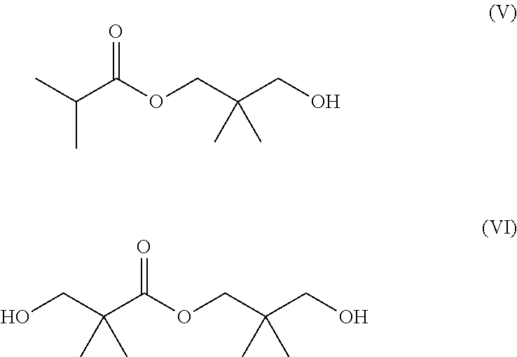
CC(C(OCC(CO)(C)C)=O)C.C(C(C(OCC(CO)(C)C)=O)(C)C)O
